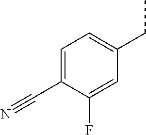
C1=C(C#N)C(F)=CC(CC)=C1
